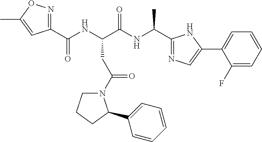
C(NC(C(NC(C)C1=NC=C(C2=CC=CC=C2F)N1)=O)CC(=O)N1CCCC1C1=CC=CC=C1)(C1=NOC(C)=C1)=O
